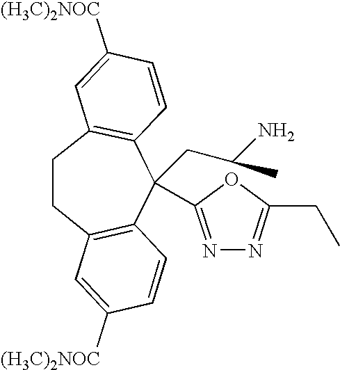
C1CC2=C(C=CC([(H3C)2NOC])=C2)C(CC(N)C)(C2=NN=C(CC)O2)C2=C1C=C([(H3C)2NOC])C=C2
